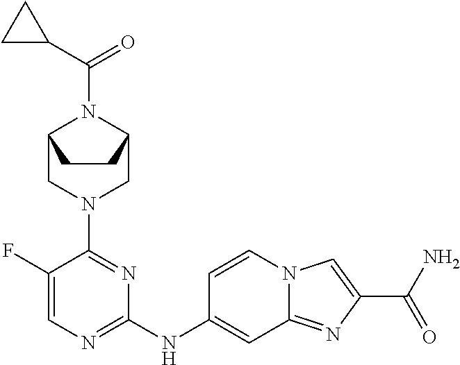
C1(F)=CN=C(NC2=CC3=NC(C(N)=O)=CN3C=C2)N=C1N1CC2N(C(C3CC3)=O)C(C1)CC2
